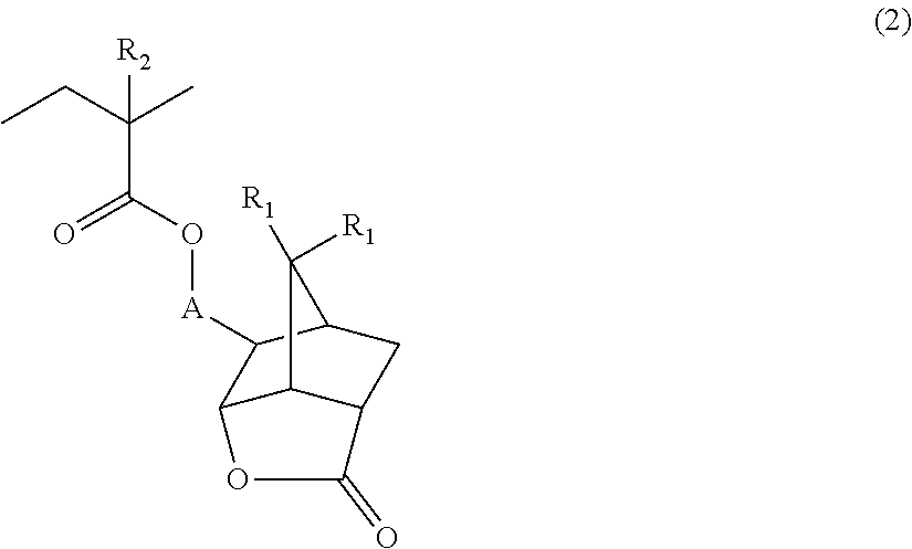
C12C3C(CC(C1[A]OC(C(CC)(C)[R2])=O)C3([R1])[R1])C(=O)O2
